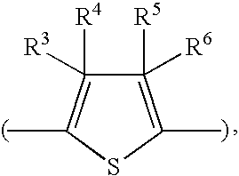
C1([R5])([R6])=C(C)SC(C)=C1([R4])[R3]
